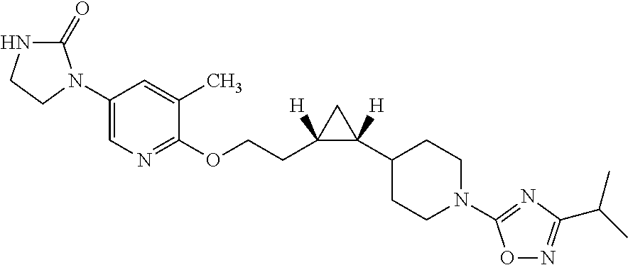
C1(C2([H])C(CCOC3=NC=C(N4C(=O)NCC4)C=C3C)([H])C2)CCN(C2=NC(C(C)C)=NO2)CC1
